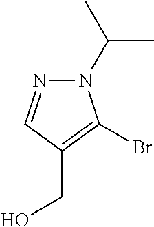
N1(C(C)C)N=CC(CO)=C1Br
